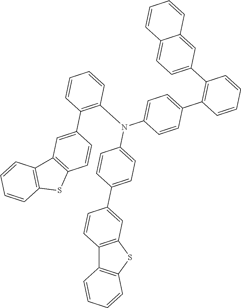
C1=CC(N(C2=CC=C(C3=CC4=C(C=C3)C3=C(S4)C=CC=C3)C=C2)C2=CC=C(C3=C(C4=CC=C5C(=C4)C=CC=C5)C=CC=C3)C=C2)=C(C2=CC3=C(C=C2)SC2=C3C=CC=C2)C=C1
